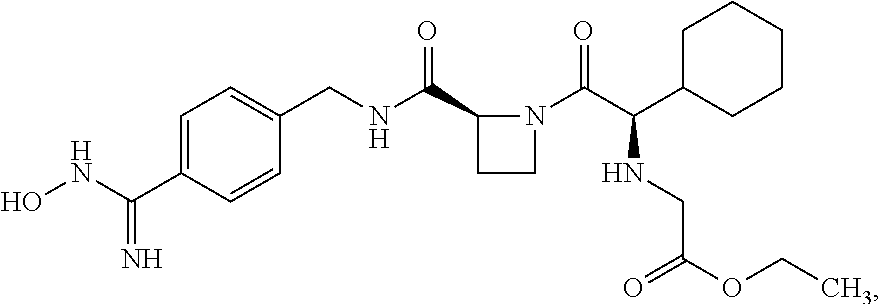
ONC(=N)C1=CC=C(CNC(C2CCN2C(=O)C(C2CCCCC2)NCC(=O)OCC)=O)C=C1
